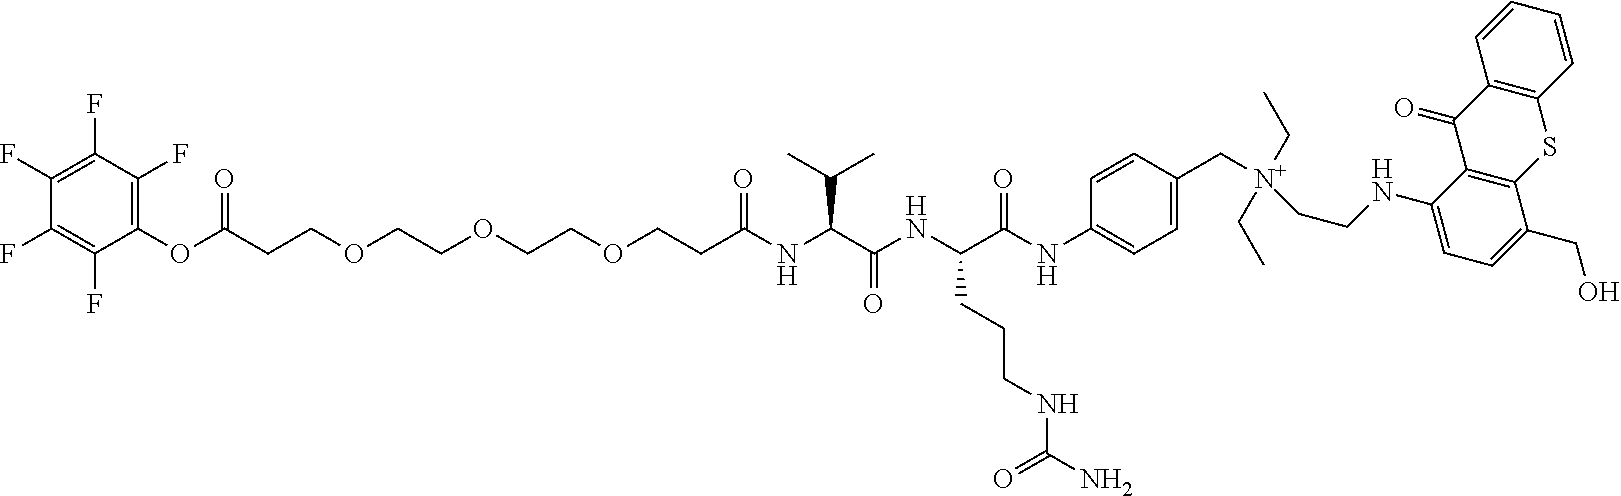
C(CCOCCOCCOCCC(NC(C(NC(C(NC1=CC=C(C[N+](CCNC2=CC=C(CO)C3=C2C(=O)C2=C(S3)C=CC=C2)(CC)CC)C=C1)=O)CCCNC(N)=O)=O)C(C)C)=O)(OC1=C(F)C(F)=C(F)C(F)=C1F)=O
